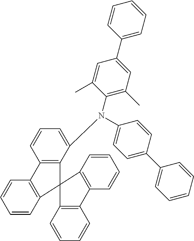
C1=CC2=C(C=C1)C1=C(C=CC=C1)C21C2=C(C=CC=C2N(C2=C(C)C=C(C3=CC=CC=C3)C=C2C)C2=CC=C(C3=CC=CC=C3)C=C2)C2=C1C=CC=C2
